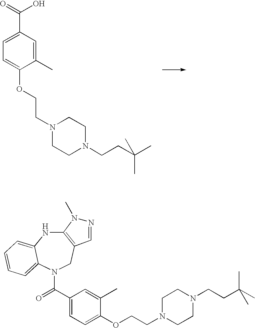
C1(C)=CC(C(=O)O)=CC=C1OCCN1CCN(CCC(C)(C)C)CC1.C12=C(CN(C(C3=CC=C(OCCN4CCN(CCC(C)(C)C)CC4)C(C)=C3)=O)C3=CC=CC=C3N1)C=NN2C
